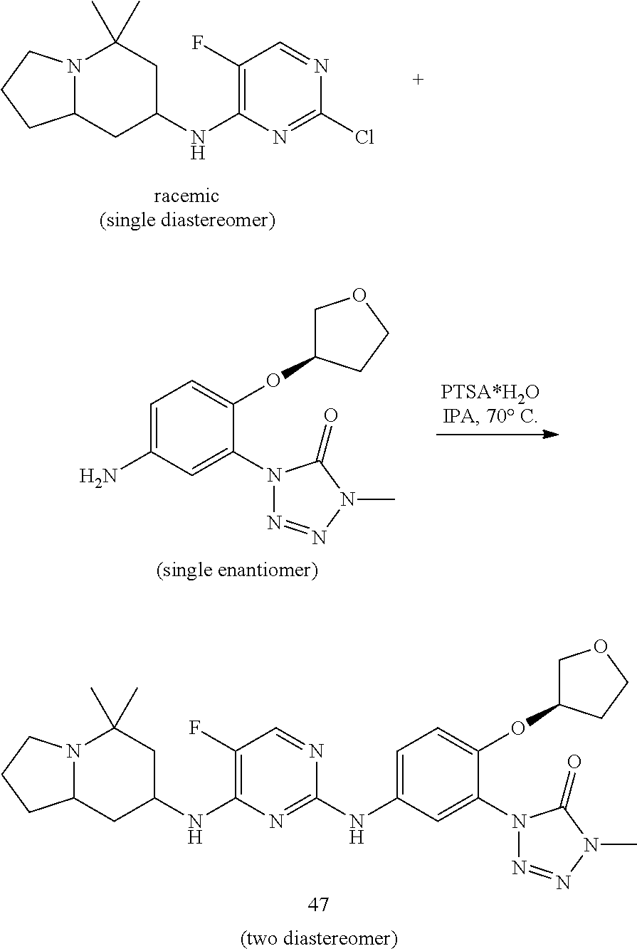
C12N(CCC1)C(C)(C)CC(NC1=C(F)C=NC(Cl)=N1)C2.NC1=CC=C(OC2COCC2)C(N2N=NN(C)C2=O)=C1.C12N(CCC1)C(C)(C)CC(NC1=C(F)C=NC(NC3=CC=C(OC4COCC4)C(N4N=NN(C)C4=O)=C3)=N1)C2
